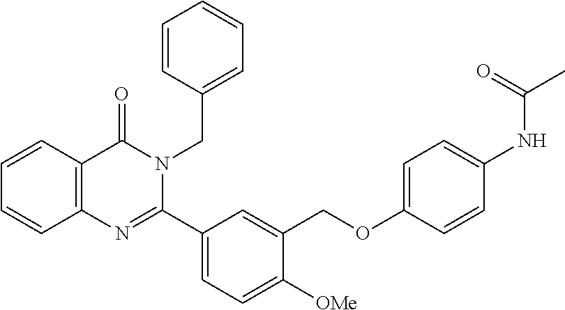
C12=C(C=CC=C1)C(=O)N(CC1=CC=CC=C1)C(C1=CC=C([OMe])C(COC3=CC=C(NC(C)=O)C=C3)=C1)=N2
